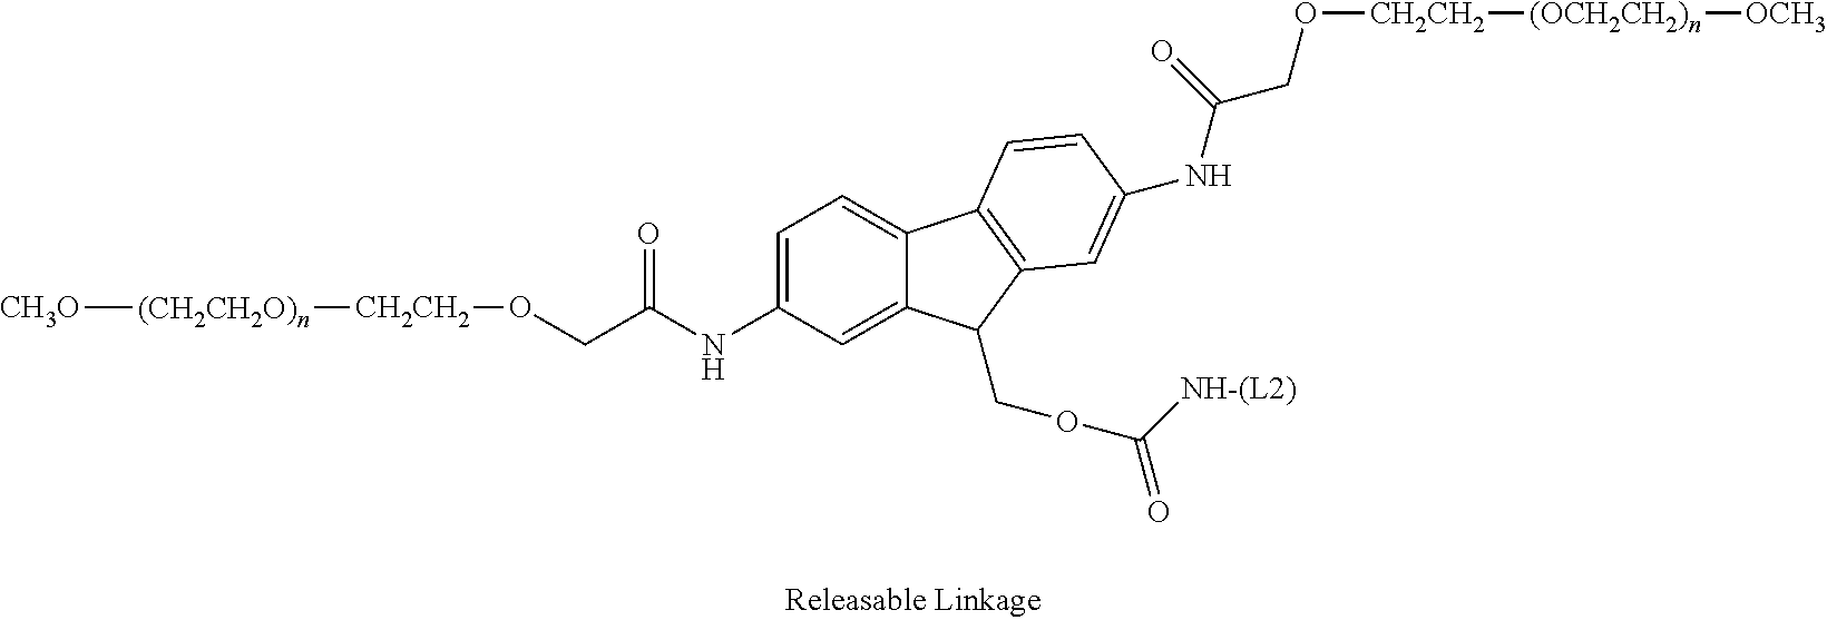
[CH3O][(CH2CH2O)n][CH2CH2]OCC(NC1=CC=C2C(=C1)C(COC([NH-(L2)])=O)C1=C2C=CC(NC(CO[CH2CH2][(OCH2CH2)n][OCH3])=O)=C1)=O
